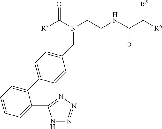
N(C([R3])=O)(CCNC(C([R6])[R5])=O)CC1=CC=C(C2=CC=CC=C2C2=NN=NN2)C=C1
